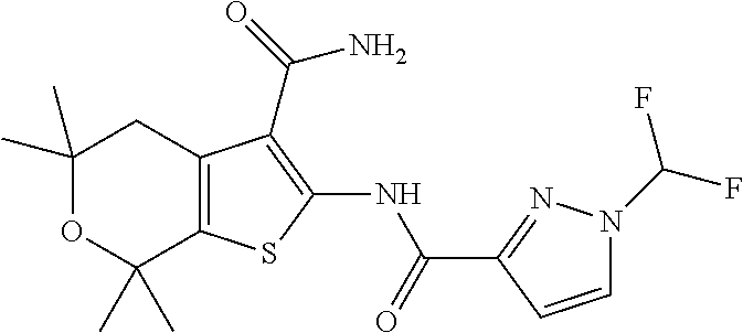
C1(C)(C)OC(C)(C)C2=C(C1)C(C(N)=O)=C(NC(=O)C1=NN(C(F)F)C=C1)S2
